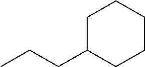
CCCC1CCCCC1
